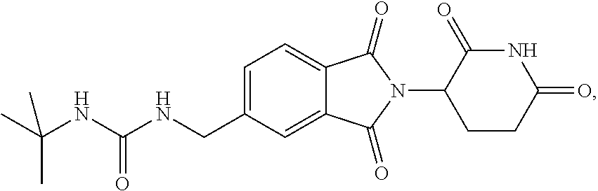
C1=C(CNC(NC(C)(C)C)=O)C=C2C(=C1)C(=O)N(C1CCC(=O)NC1=O)C2=O
